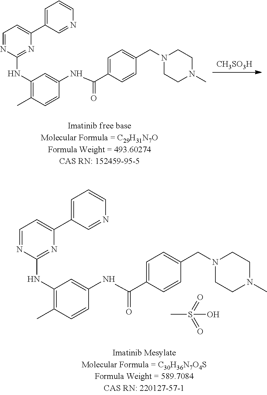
C1=NC(NC2=C(C)C=CC(NC(C3=CC=C(CN4CCN(C)CC4)C=C3)=O)=C2)=NC(C2=CC=CN=C2)=C1.[CH3SO3H].C1=NC(NC2=C(C)C=CC(NC(C3=CC=C(CN4CCN(C)CC4)C=C3)=O)=C2)=NC(C2=CC=CN=C2)=C1.CS(=O)(=O)O
